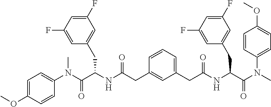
C1(N(C(C(NC(=O)CC2=CC(CC(NC(C(N(C)C3=CC=C(OC)C=C3)=O)CC3=CC(F)=CC(F)=C3)=O)=CC=C2)CC2=CC(F)=CC(F)=C2)=O)C)=CC=C(OC)C=C1
